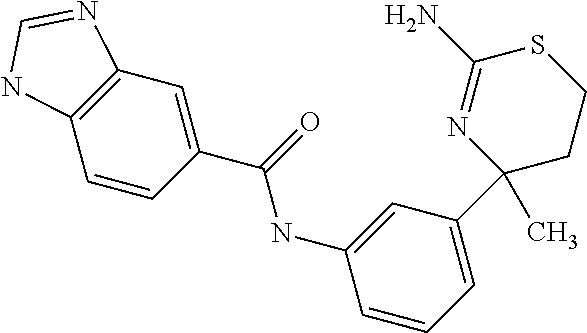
C1=CC2=C(C=C1C(=O)NC1=CC(C3(C)CCSC(N)=N3)=CC=C1)N=CN2
